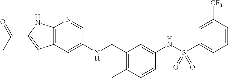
C1(S(=O)(NC2=CC(CNC3=CC4=C(N=C3)NC(C(C)=O)=C4)=C(C)C=C2)=O)=CC=CC([CF3])=C1
